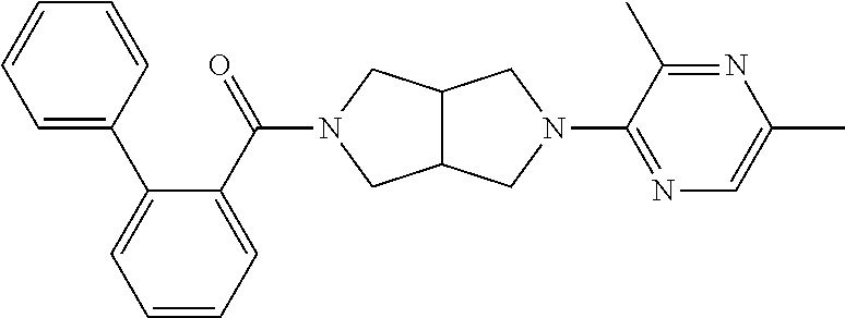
C12C(CN(C3=NC=C(C)N=C3C)C1)CN(C(C1=CC=CC=C1C1=CC=CC=C1)=O)C2
